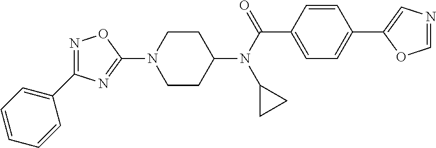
C1CC(N(C(C2=CC=C(C3=CN=CO3)C=C2)=O)C2CC2)CCN1C1=NC(C2=CC=CC=C2)=NO1
